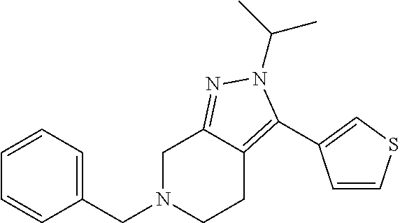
C1=CC=C(CN2CCC3=C(C4=CSC=C4)N(C(C)C)N=C3C2)C=C1
